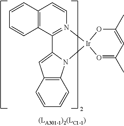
C12=C(C=CC=C1)C=C1N2[Ir]2(N3=C1C1=C(C=C3)C=CC=C1)O=C(C)C=C(C)O2
